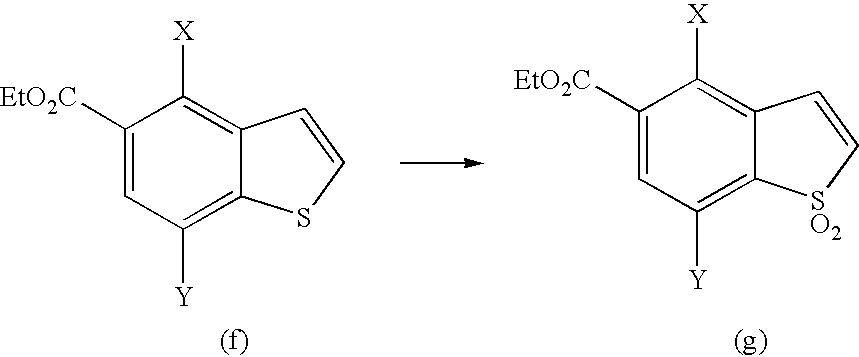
C1([EtO2C])=CC([Y])=C2C(=C1[X])C=C[SO2]2.C1([EtO2C])=CC([Y])=C2C(=C1[X])C=CS2
